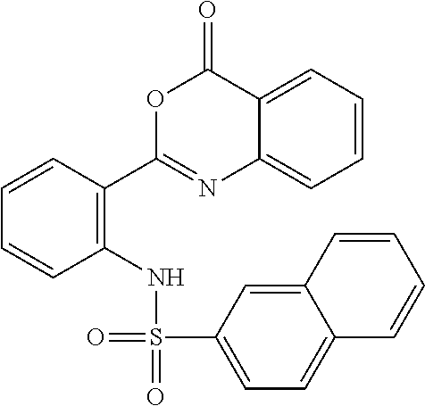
C1=CC=C2C(=C1)N=C(C1=C(NS(=O)(=O)C3=CC=C4C(=C3)C=CC=C4)C=CC=C1)OC2=O
